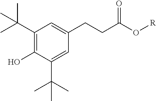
C1(C(C)(C)C)=C(O)C(C(C)(C)C)=CC(CCC(O[R])=O)=C1
